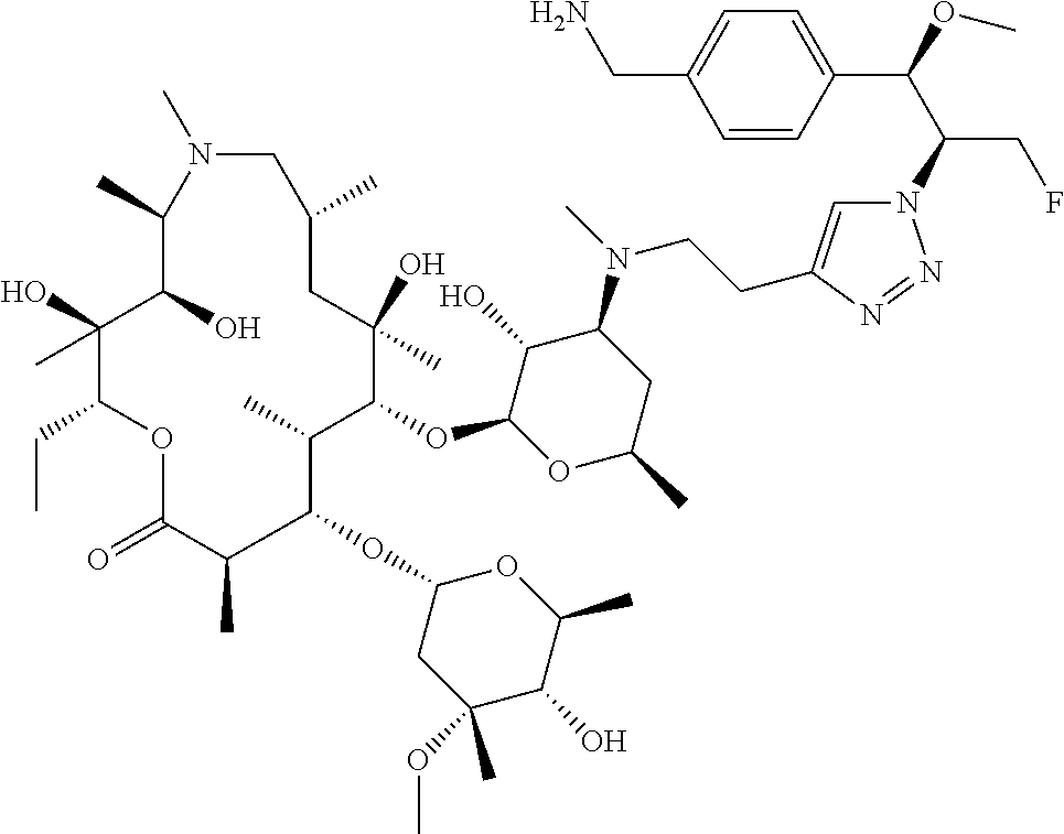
N1=NN(C(C(C2=CC=C(CN)C=C2)OC)CF)C=C1CCN(C1C(O)C(OC2C(C)C(OC3CC(OC)(C)C(O)C(C)O3)C(C)C(=O)OC(CC)C(O)(C)C(O)C(C)N(C)CC(C)CC2(O)C)OC(C)C1)C
